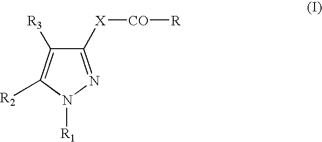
C1([X][CO][R])=NN([R1])C([R2])=C1[R3]
